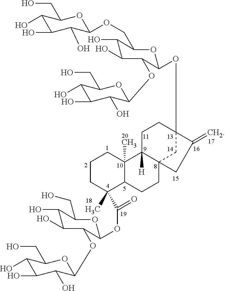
C1(O)C(O)C(O)C(OCC2C(O)C(O)C(OC3C(O)C(O)C(O)C(CO)O3)C(OC34CC5(CCC6C(C(OC7C(OC8C(O)C(O)C(O)C(CO)O8)C(O)C(O)C(CO)O7)=O)(C)CCCC6(C)C5([H])CC3)CC4=C)O2)OC1CO
